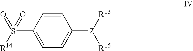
S(C1=CC=C([Z]([R13])[R15])C=C1)([R14])(=O)=O
